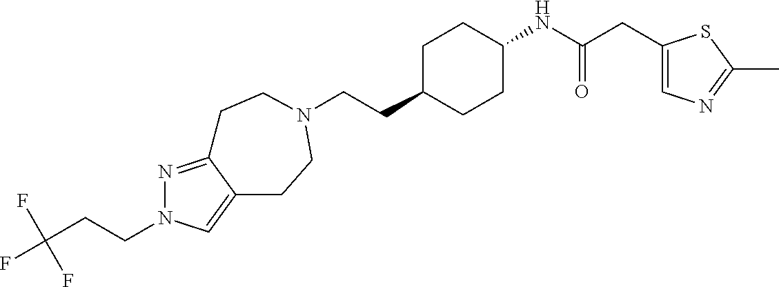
C(CC1CCC(NC(CC2=CN=C(C)S2)=O)CC1)N1CCC2=CN(CCC(F)(F)F)N=C2CC1
